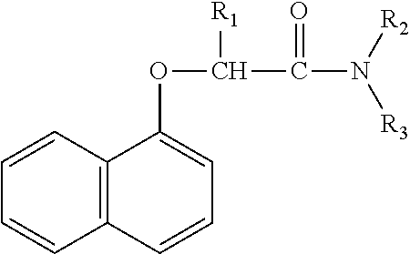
C12=C(C=CC=C1)C(OC(C(N([R3])[R2])=O)[R1])=CC=C2
